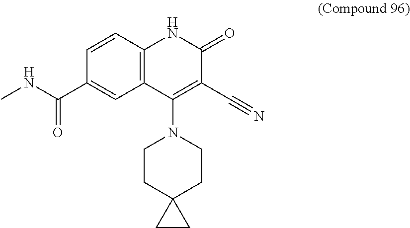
C1=CC2=C(C=C1C(NC)=O)C(N1CCC3(CC1)CC3)=C(C#N)C(=O)N2
